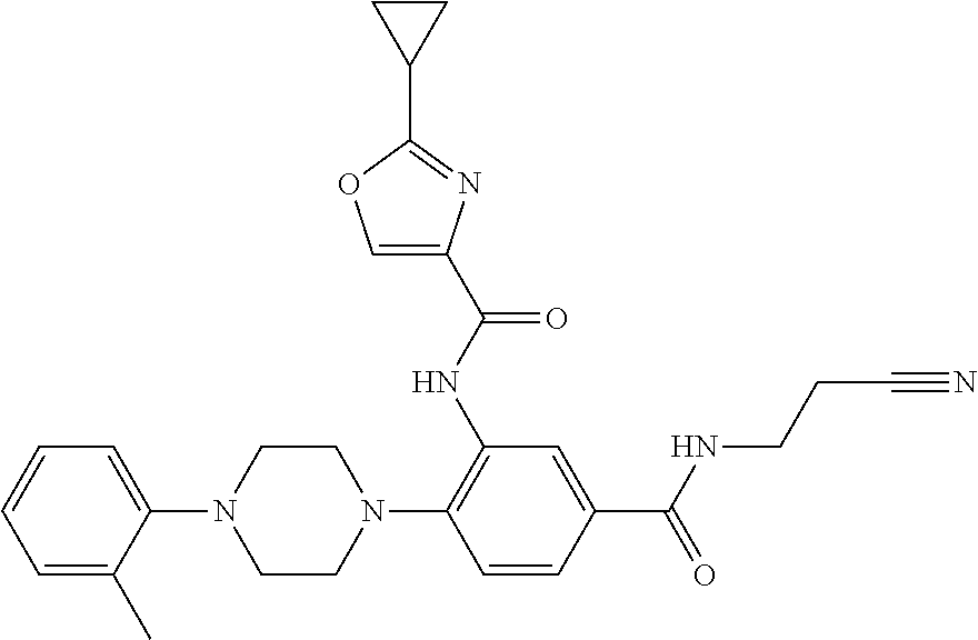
C1(N2CCN(C3=C(NC(C4=COC(C5CC5)=N4)=O)C=C(C(NCCC#N)=O)C=C3)CC2)=CC=CC=C1C
